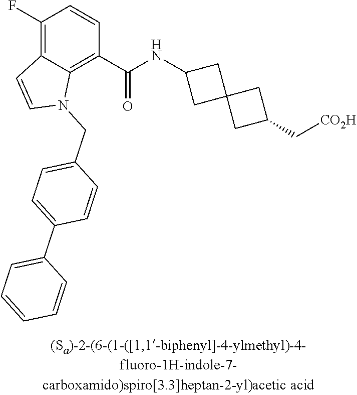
C1(F)=C2C(=C(C(NC3CC4(C3)CC(C[CO2H])C4)=O)C=C1)N(CC1=CC=C(C3=CC=CC=C3)C=C1)C=C2
